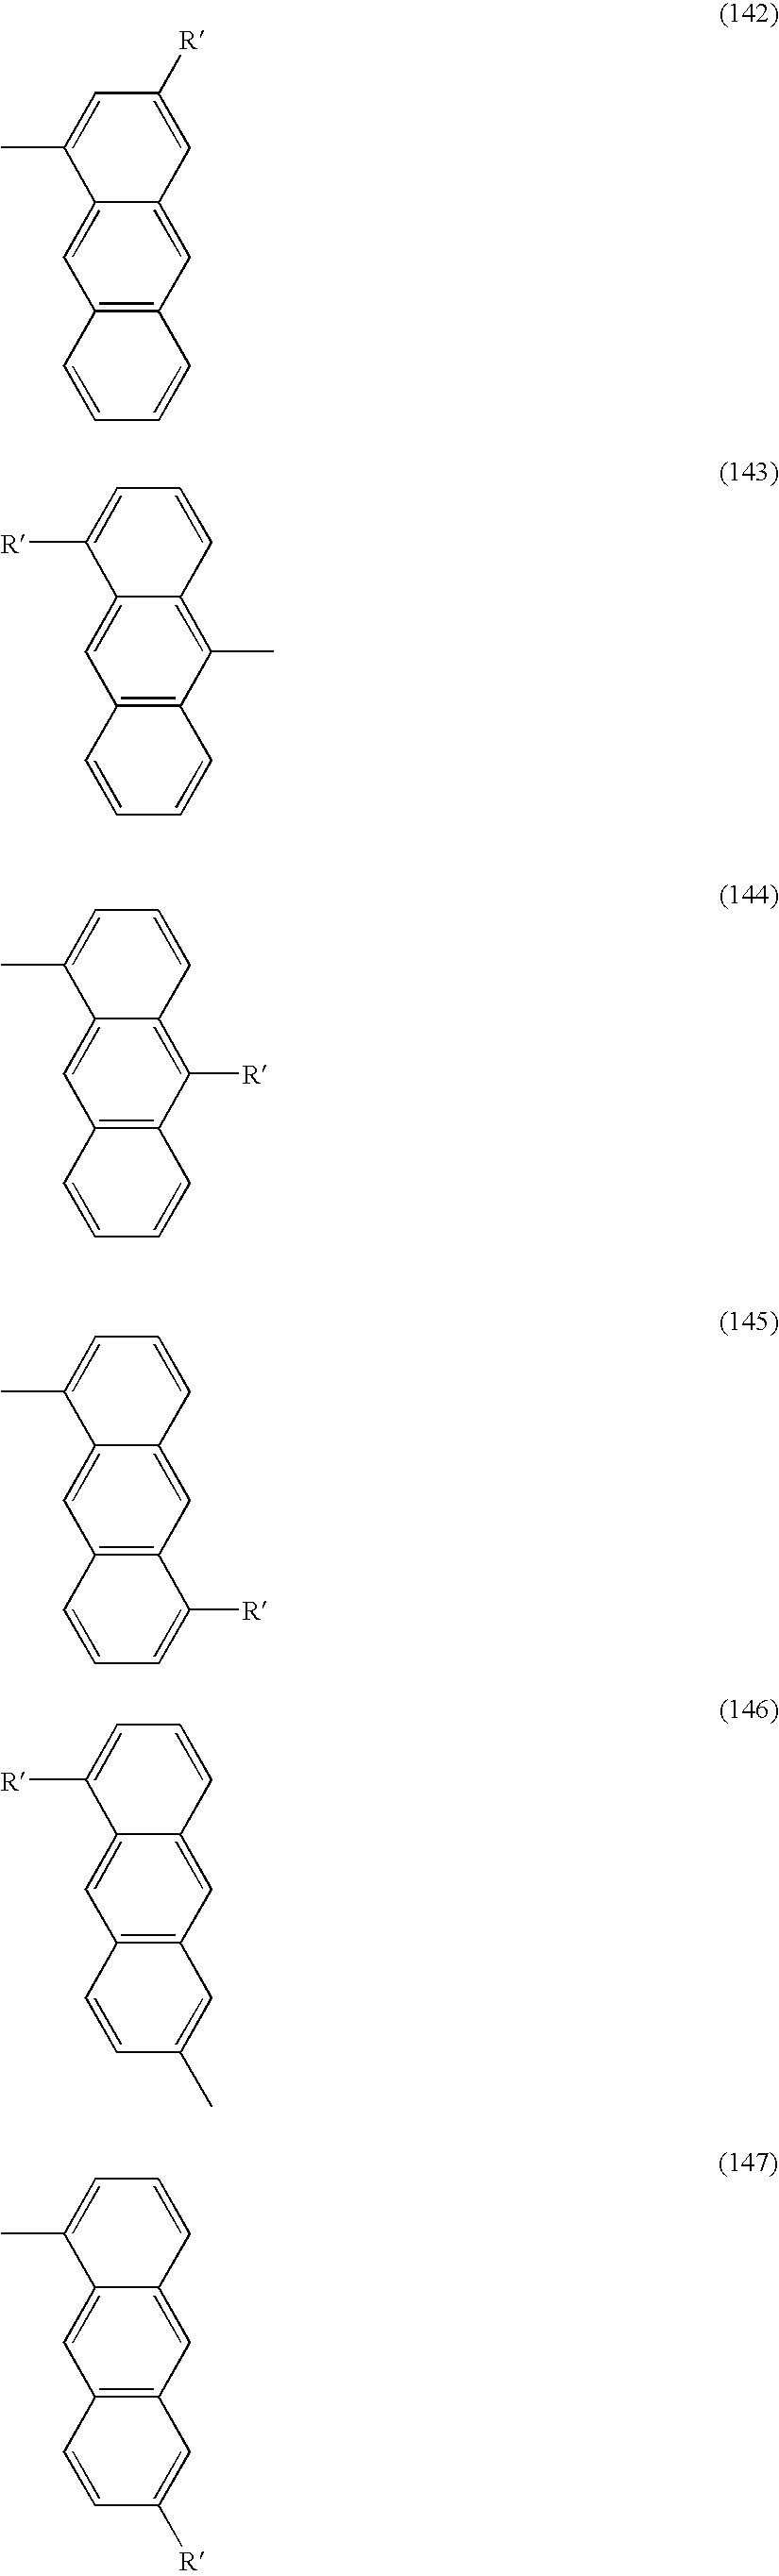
C12=C(C=C3C(=C1)C(C)=CC([R])=C3)C=CC=C2.C12=C(C(C)=C3C(=C1)C([R])=CC=C3)C=CC=C2.C12=C(C([R])=C3C(=C1)C(C)=CC=C3)C=CC=C2.C12=C(C=C3C(=C1)C(C)=CC=C3)C([R])=CC=C2.C12=C(C=C3C(=C1)C([R])=CC=C3)C=C(C)C=C2.C12=C(C=C3C(=C1)C(C)=CC=C3)C=C([R])C=C2
